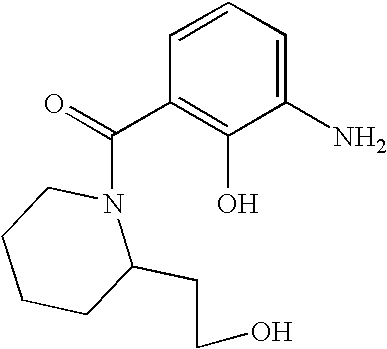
C1CCCC(CCO)N1C(=O)C1=C(O)C(N)=CC=C1
